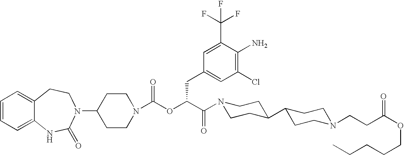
C1(N2C(=O)NC3=CC=CC=C3CC2)CCN(C(OC(C(=O)N2CCC(C3CCN(CCC(OCCCCC)=O)CC3)CC2)CC2=CC(Cl)=C(N)C(C(F)(F)F)=C2)=O)CC1
